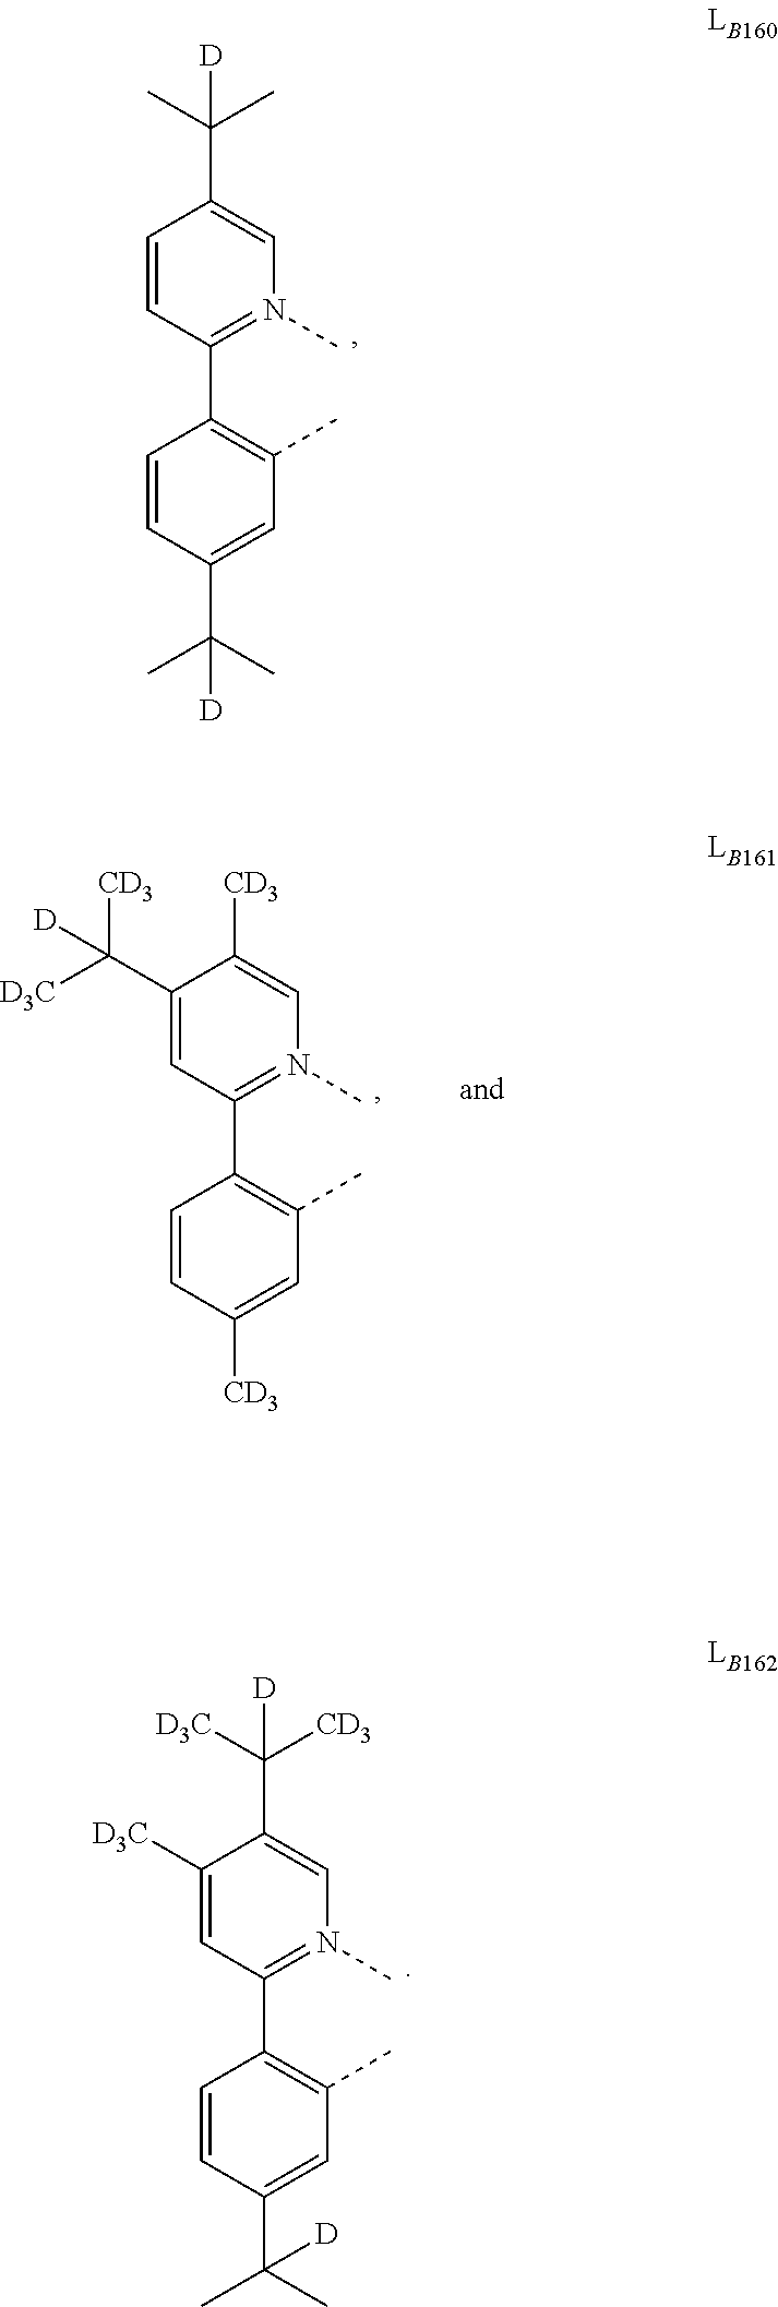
C1=CC(C2=C(C)C=C(C(C)(C)[D])C=C2)=N(C)C=C1C(C)(C)[D].C1([D3C])=CC(C2=C(C)C=C(C(C)(C)[D])C=C2)=N(C)C=C1C([CD3])([D3C])[D].C1(C([D3C])([CD3])[D])=CC(C2=C(C)C=C([CD3])C=C2)=N(C)C=C1[CD3]
